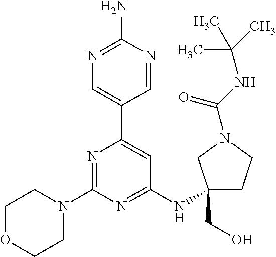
N1=C(N)N=CC(C2=CC(NC3(CO)CCN(C(NC(C)(C)C)=O)C3)=NC(N3CCOCC3)=N2)=C1
